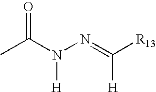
CC(N(N=C([R13])[H])[H])=O
